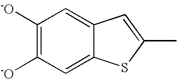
C1([-O])=C([-O])C=C2C(=C1)C=C(C)S2
